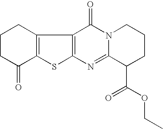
C12=C(SC3=C1C(=O)N1C(=N3)C(C(OCC)=O)CCC1)C(=O)CCC2
